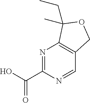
N1=C(C(O)=O)N=CC2=C1C(CC)(C)OC2
